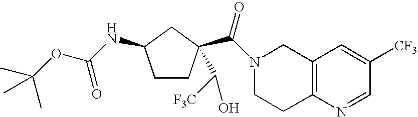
C1CC(C(N2CCC3=C(C2)C=C([CF3])C=N3)=O)(C(O)[F3C])CC1NC(OC(C)(C)C)=O
